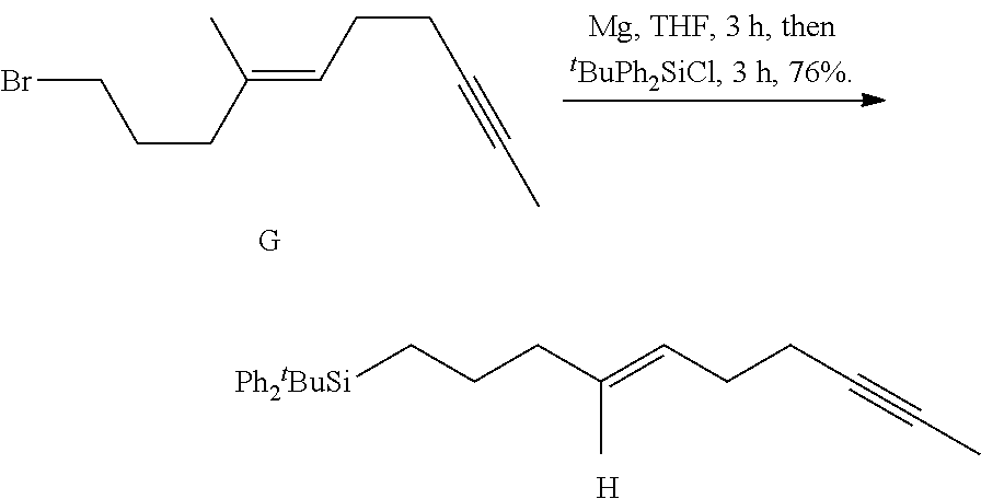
BrCCCC(=CCCC#CC)C.[G].[Ph2tBuSi]CCCC(=CCCC#CC)C.[H]
